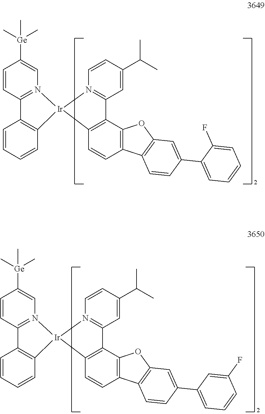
C1=CC2=N(C=C1[Ge](C)(C)C)[Ir]1(C3=C2C=CC=C3)N2=C(C=C(C(C)C)C=C2)C2=C1C=CC1=C2OC2=C1C=CC(C1=CC=CC=C1F)=C2.C1=CC2=N(C=C1[Ge](C)(C)C)[Ir]1(C3=C2C=CC=C3)N2=C(C=C(C(C)C)C=C2)C2=C1C=CC1=C2OC2=C1C=CC(C1=CC=CC(F)=C1)=C2
